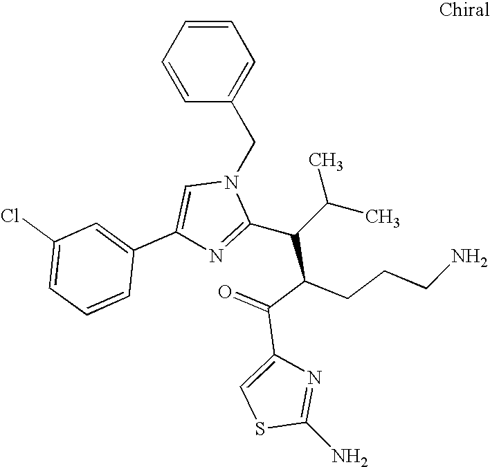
C1=CC=CC(CN2C=C(C3=CC(Cl)=CC=C3)N=C2C(C(C(=O)C2=CSC(N)=N2)CCCN)C(C)C)=C1
